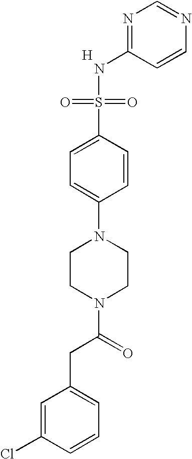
[H].C1=CN=CN=C1NS(=O)(=O)C1=CC=C(N2CCN(C(CC3=CC=CC(Cl)=C3)=O)CC2)C=C1
